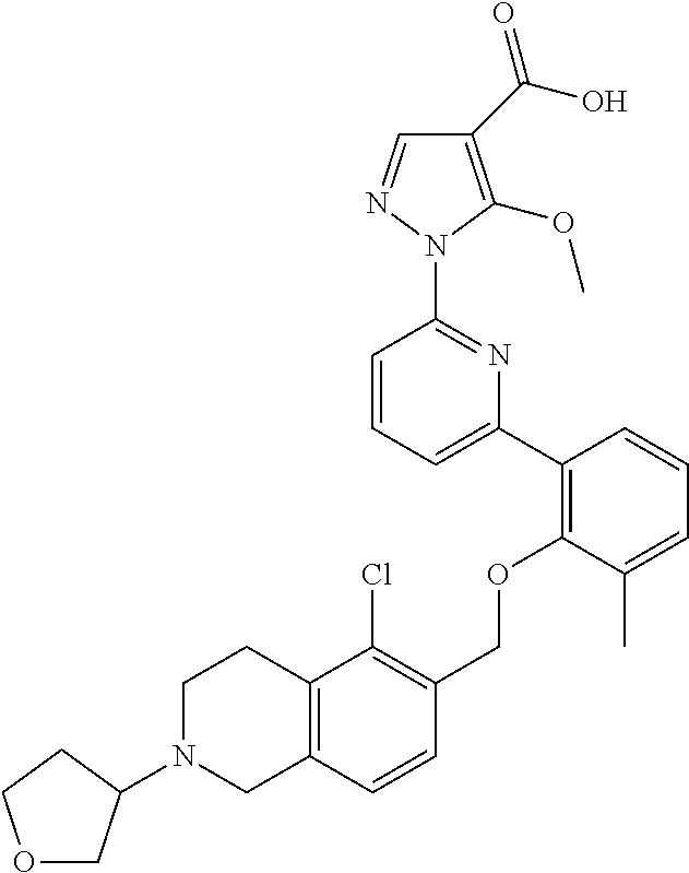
C1(C(O)=O)=C(OC)N(C2=NC(C3=C(OCC4=C(Cl)C5=C(C=C4)CN(C4COCC4)CC5)C(C)=CC=C3)=CC=C2)N=C1
